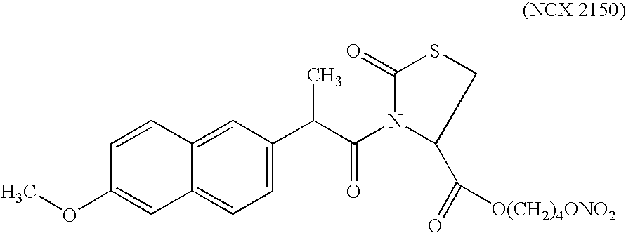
C12=CC=C(C(C(N3C(C(=O)[O(CH2)4ONO2])CSC3=O)=O)C)C=C1C=CC(OC)=C2
